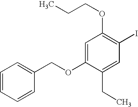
CCCOC1=C(I)C=C(CC)C(OCC2=CC=CC=C2)=C1
